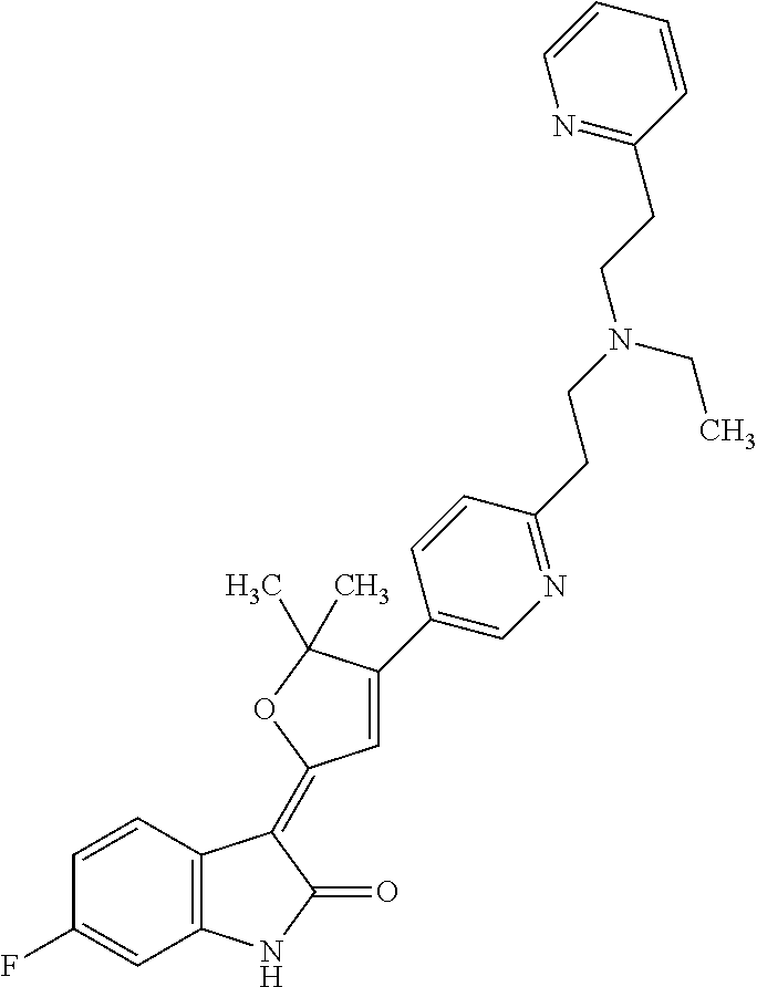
C1=CC2=C(C=C1F)NC(=O)C2=C1C=C(C2=CN=C(CCN(CC)CCC3=NC=CC=C3)C=C2)C(C)(C)O1
